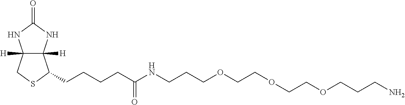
C12([H])C([H])(NC(=O)N1)C(CCCCC(NCCCOCCOCCOCCCN)=O)SC2
